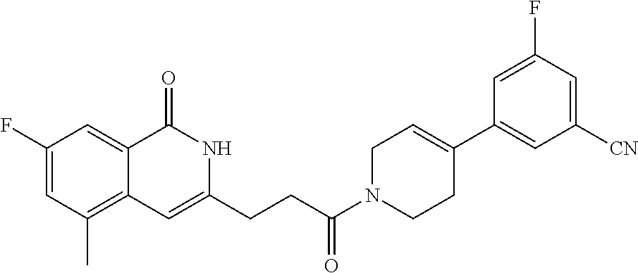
C1(F)=CC(C)=C2C(=C1)C(=O)NC(CCC(N1CCC(C3=CC([CN])=CC(F)=C3)=CC1)=O)=C2
